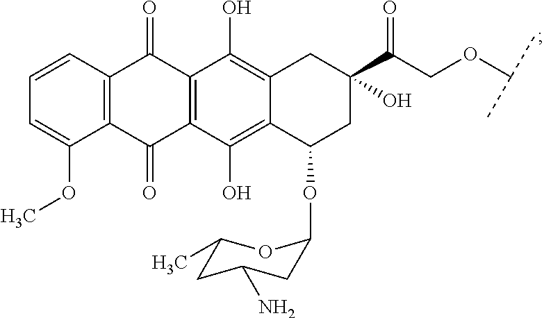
C12=C(C=CC=C1OC)C(=O)C1=C(C2=O)C(O)=C2C(=C1O)CC(C(COC(C)C)=O)(O)CC2OC1CC(N)CC(C)O1
